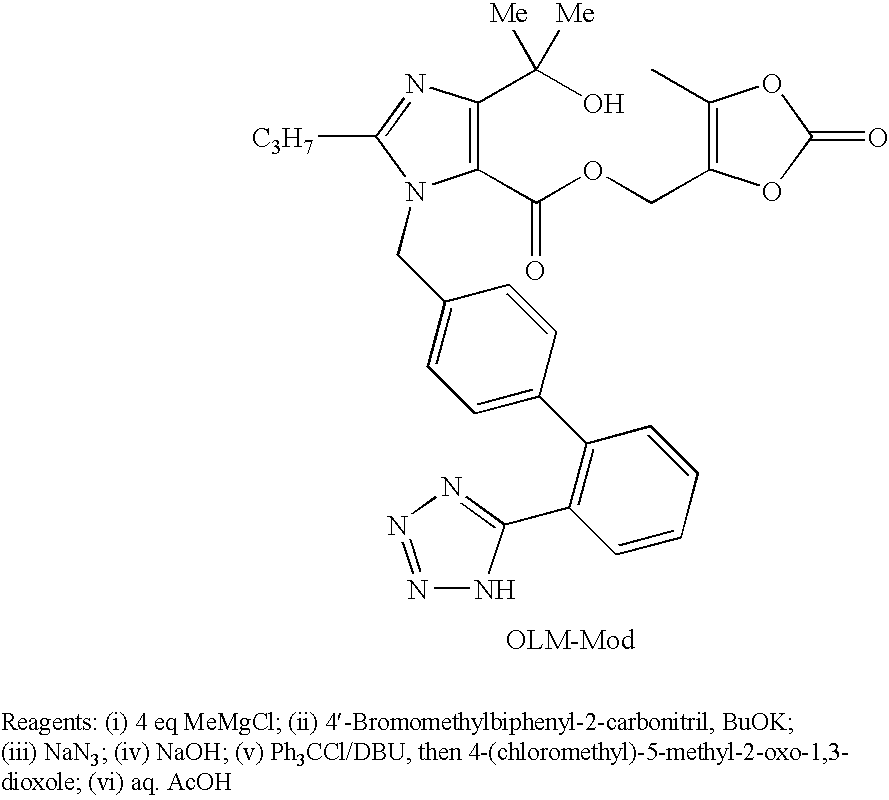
C1(C(OCC2=C(C)OC(=O)O2)=O)=C(C(O)([Me])[Me])N=C([C3H7])N1CC1=CC=C(C2=C(C3=NN=NN3)C=CC=C2)C=C1
